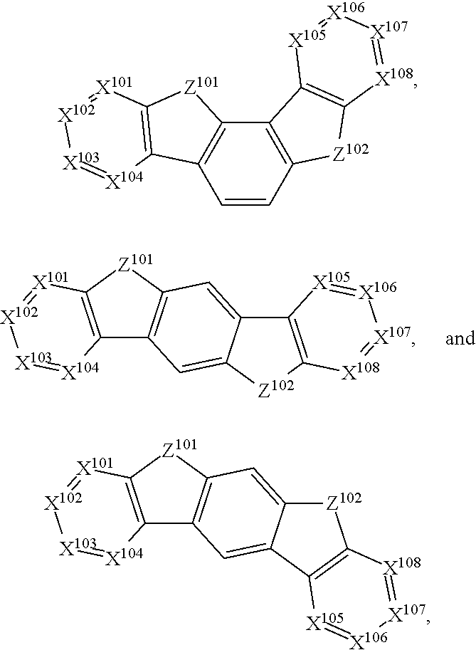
C1=CC2=C(C3=C1C1=C([Z101]3)[X101][X102][X103]=[X104]1)C1=C([Z102]2)[X108]=[X107][X106][X105]1.C12=C([Z101]C3=C1C=C1C(=C3)C3=C([Z102]1)[X108]=[X107][X106]=[X105]3)[X101]=[X102][X103][X104]2.C12=C([Z101]C3=C1C=C1C(=C3)[Z102]C3=C1[X105]=[X106][X107]=[X108]3)[X101]=[X102][X103][X104]2
